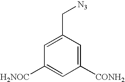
C1=C(C[N3])C=C([CONH2])C=C1[H2NOC]
